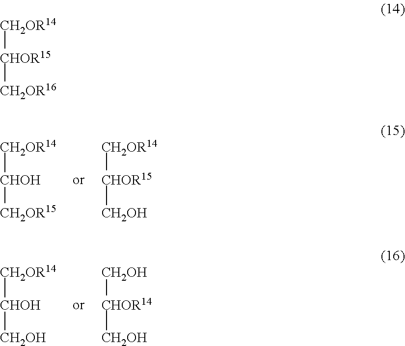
[CH2OR14][CHOR15][CH2OR16].[CH2OR14][CHOH][CH2OR15].[CH2OR14][CHOR15][CH2OH].[CH2OR14][CHOH][CH2OH].[CH2OH][CHOR14][CH2OH]
